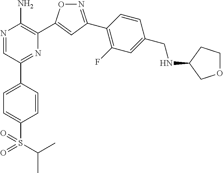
N1=C(C2=C(F)C=C(CNC3COCC3)C=C2)C=C(C2=C(N)N=CC(C3=CC=C(S(=O)(=O)C(C)C)C=C3)=N2)O1
